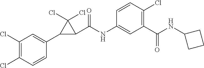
C1(Cl)=C(Cl)C=CC(C2C(C(NC3=CC(C(NC4CCC4)=O)=C(Cl)C=C3)=O)C2(Cl)Cl)=C1
